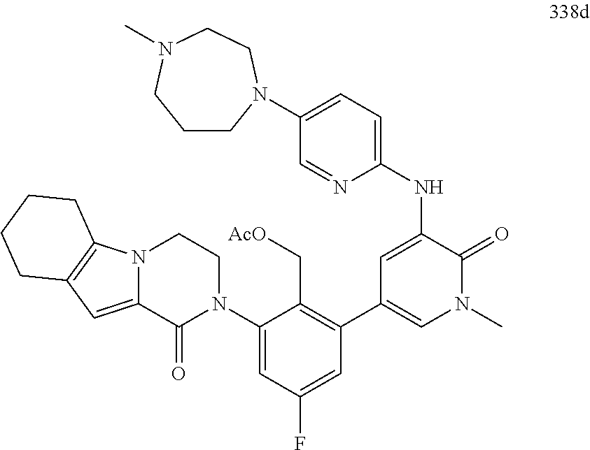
N12C(=CC3=C1CCCC3)C(=O)N(C1=CC(F)=CC(C3=CN(C)C(=O)C(NC4=CC=C(N5CCCN(C)CC5)C=N4)=C3)=C1C[AcO])CC2
